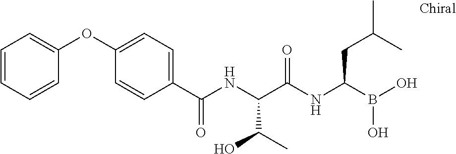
C1(C(NC(C(NC(B(O)O)CC(C)C)=O)C(C)O)=O)=CC=C(OC2=CC=CC=C2)C=C1
